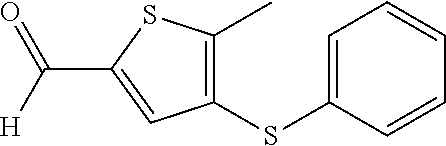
O=C(C1=CC(SC2=CC=CC=C2)=C(C)S1)[H]
